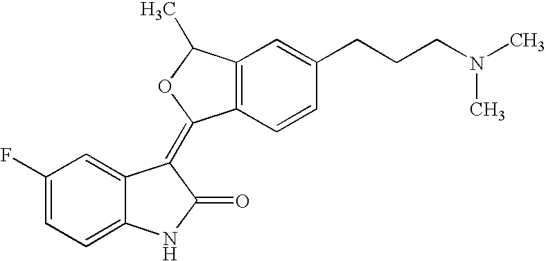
C1=C2C(=CC=C1F)NC(=O)C2=C1C2=C(C=C(CCCN(C)C)C=C2)C(C)O1
